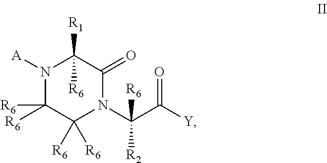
N1([A])C([R6])([R6])C([R6])([R6])N(C(C(=O)[Y])([R6])[R2])C(=O)C1([R1])[R6]
